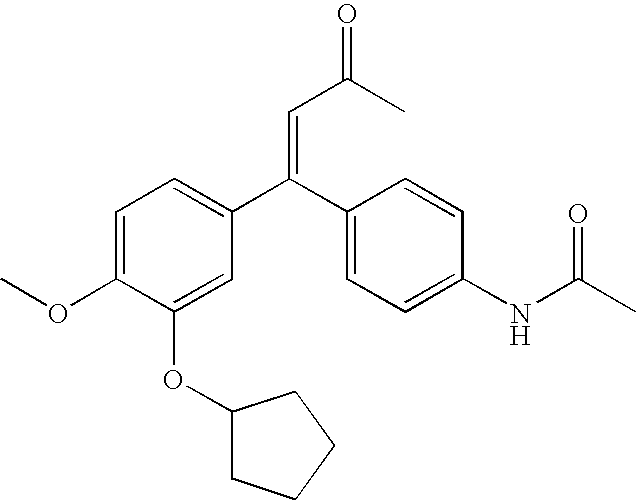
C1=C(C(C2=CC=C(NC(C)=O)C=C2)=CC(C)=O)C=C(OC2CCCC2)C(OC)=C1
